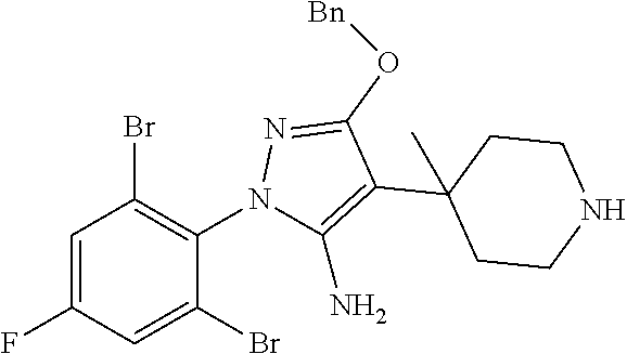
C1=C(F)C=C(Br)C(N2C(N)=C(C3(C)CCNCC3)C(O[Bn])=N2)=C1Br
